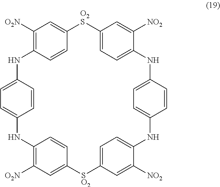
C1([O2N])=C2C=CC(=C1)[O2S]C1=CC=C(C([NO2])=C1)NC1=CC=C(C=C1)NC1=CC=C(C=C1[NO2])[SO2]C1=CC([O2N])=C(NC3=CC=C(N2)C=C3)C=C1
